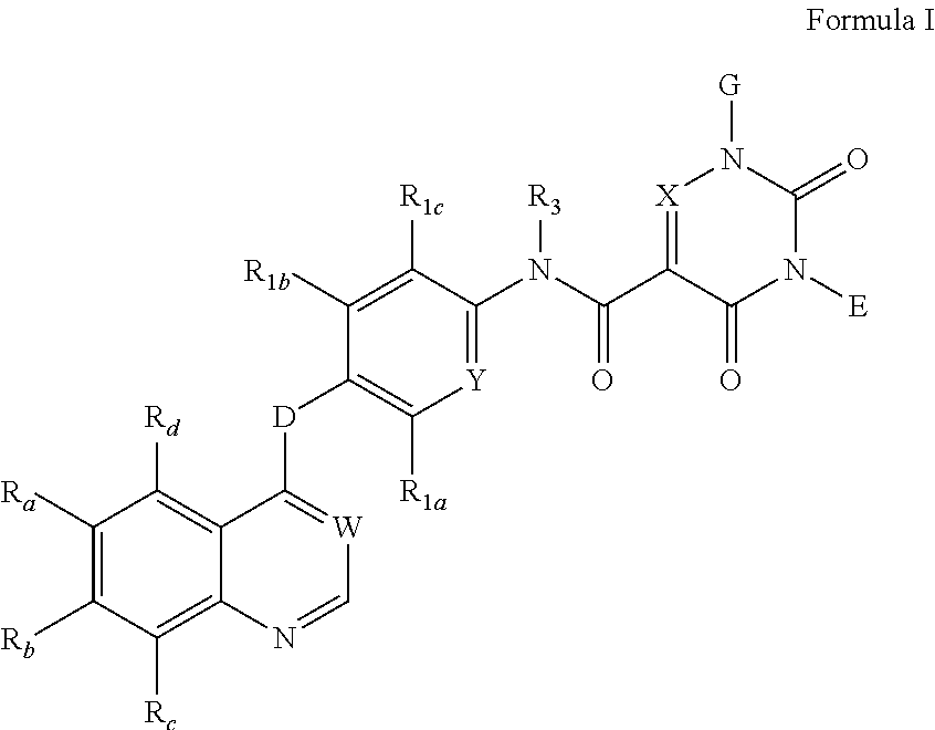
C1([Ra])=C([Rb])C([Rc])=C2C(=C1[Rd])C([D]C1=C([R1a])[Y]=C(N(C(C3=[X]N([G])C(=O)N([E])C3=O)=O)[R3])C([R1c])=C1[R1b])=[W]C=N2
